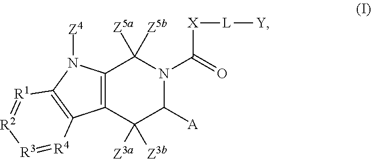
C12=C(C([Z5a])([Z5b])N(C([X][L][Y])=O)C([A])C1([Z3a])[Z3b])N([Z4])C1=C2[R4]=[R3][R2]=[R1]1
